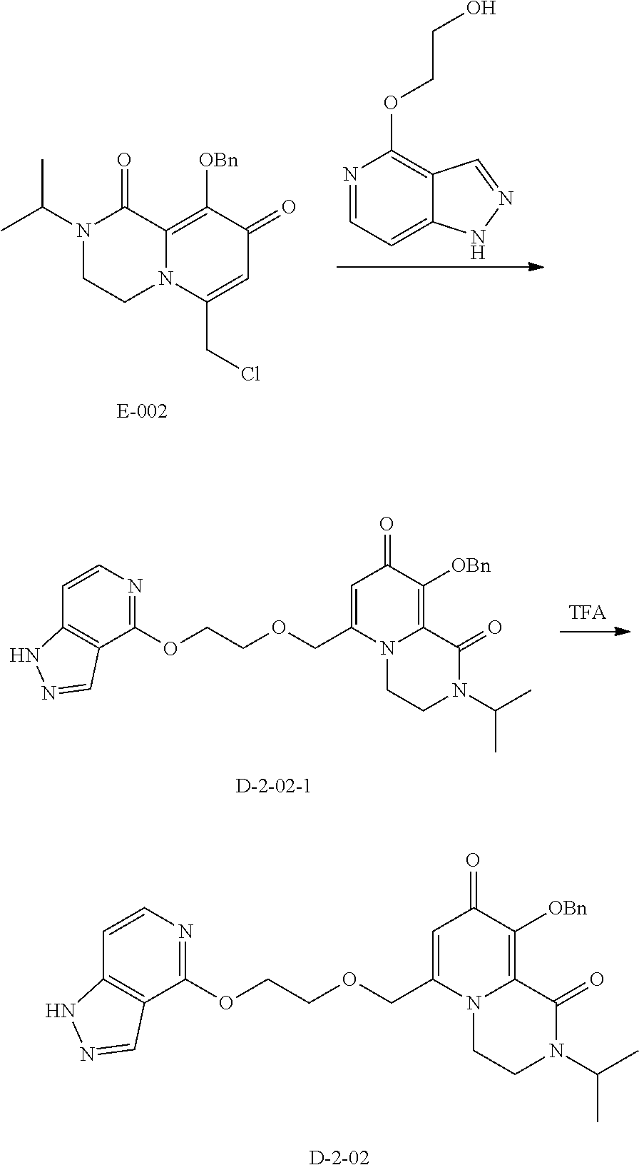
N1(C(C)C)CCN2C(=C([OBn])C(=O)C=C2CCl)C1=O.N1=CC=C2C(=C1OCCO)C=NN2.C1=CC2=C(C(OCCOCC3=CC(=O)C([OBn])=C4N3CCN(C(C)C)C4=O)=N1)C=NN2.C1=CC2=C(C(OCCOCC3=CC(=O)C([OBn])=C4N3CCN(C(C)C)C4=O)=N1)C=NN2
